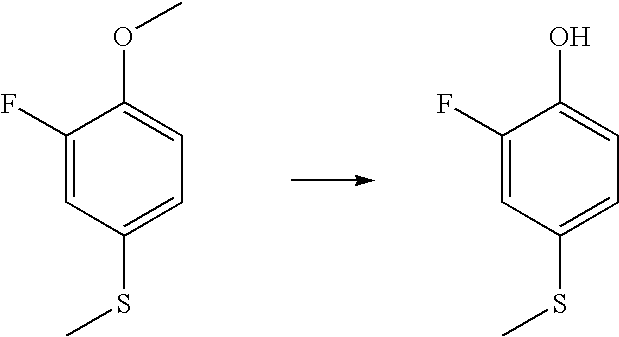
C1=C(SC)C=C(F)C(OC)=C1.C1=C(SC)C=C(F)C(O)=C1
